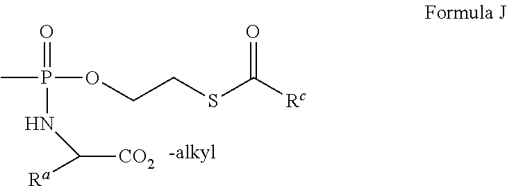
[Rc]C(SCCOP(=O)(C)NC([CO2])[Ra])=O
